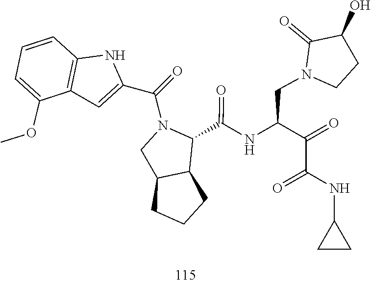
C1CN(CC(NC(=O)C2N(C(C3=CC4=C(C=CC=C4OC)N3)=O)CC3CCCC23)C(C(NC2CC2)=O)=O)C(=O)C1O
